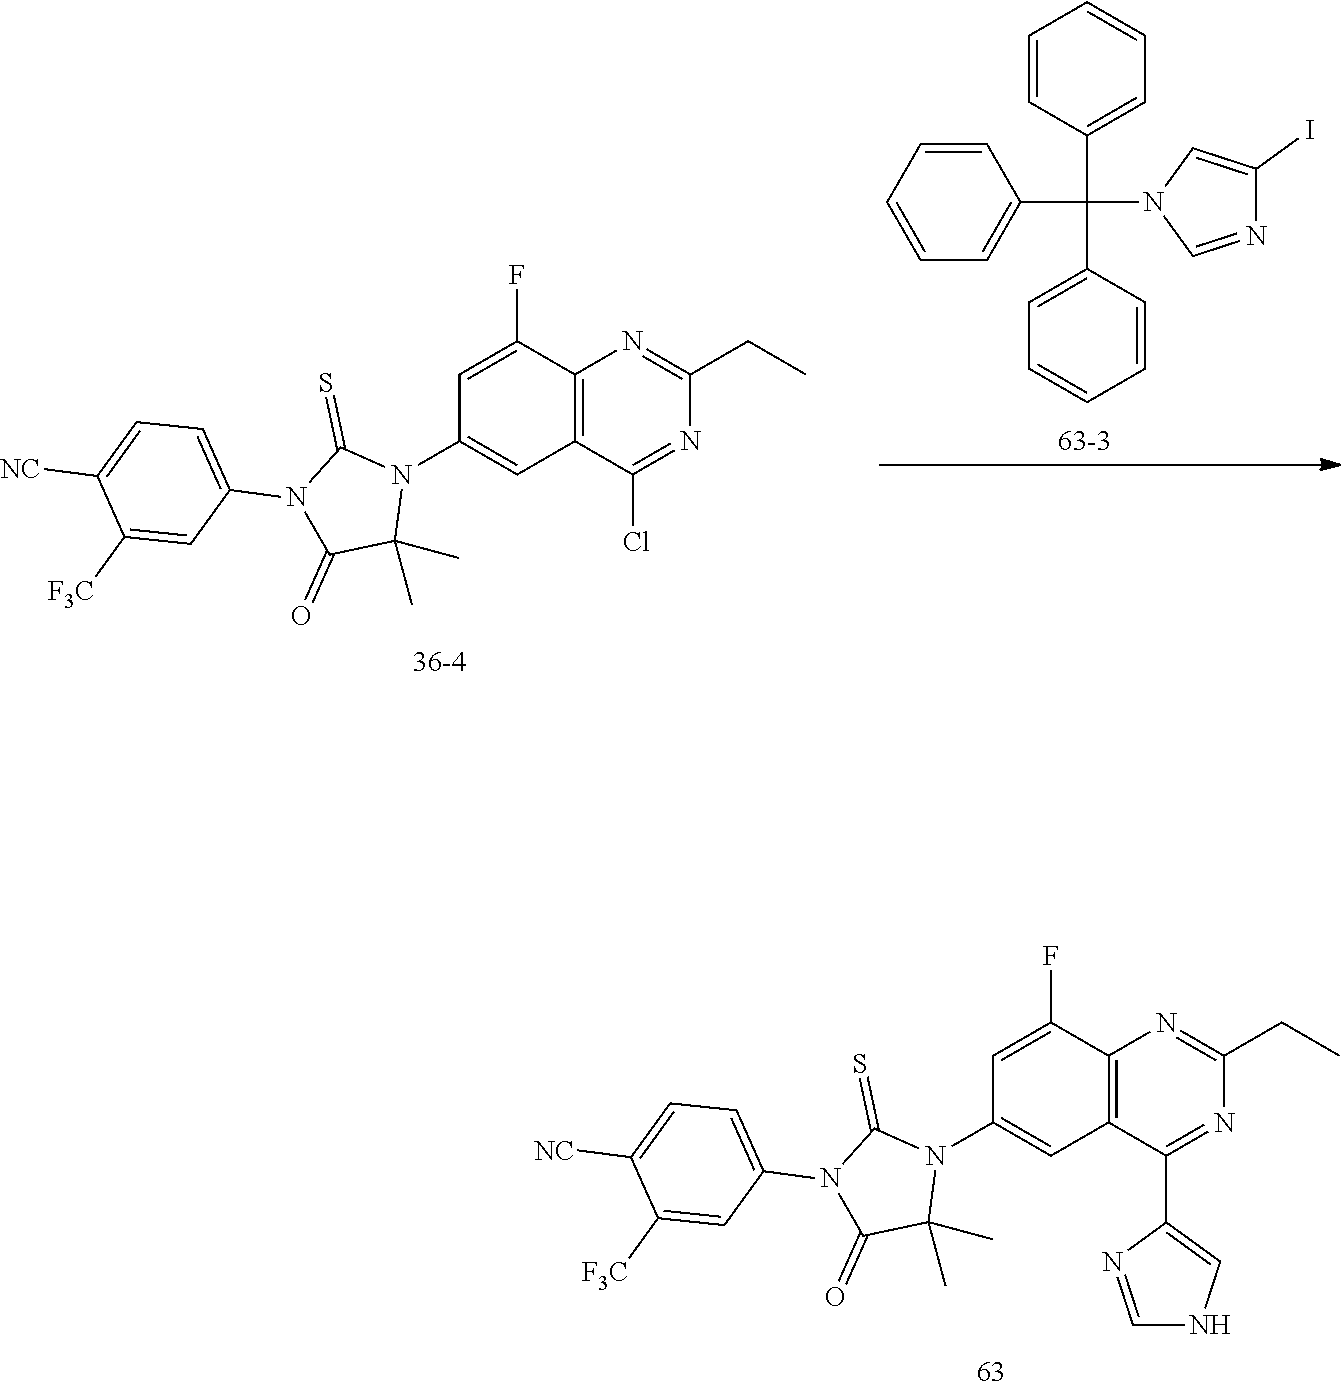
C1=C(F)C2=C(C=C1N1C(=S)N(C3=CC=C([NC])C([F3C])=C3)C(=O)C1(C)C)C(C1=CNC=N1)=NC(CC)=N2.C1=C(F)C2=C(C=C1N1C(=S)N(C3=CC=C([NC])C([F3C])=C3)C(=O)C1(C)C)C(Cl)=NC(CC)=N2.C1(C(N2C=NC(I)=C2)(C2=CC=CC=C2)C2=CC=CC=C2)=CC=CC=C1
